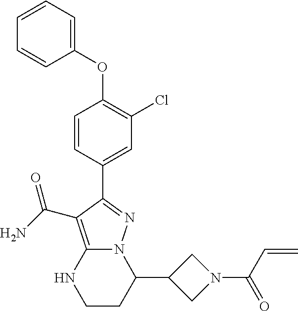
C1=CC(C2=NN3C(=C2C(=O)N)NCCC3C2CN(C(C=C)=O)C2)=CC(Cl)=C1OC1=CC=CC=C1
